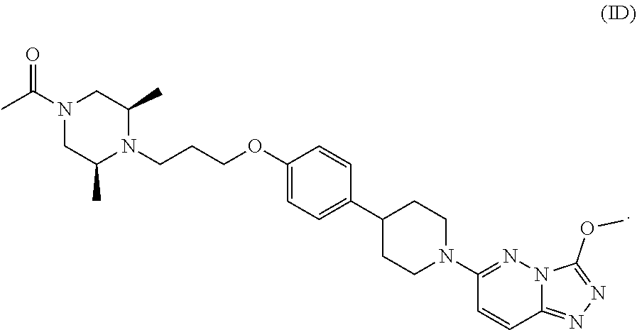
CC(N1CC(C)N(CCCOC2=CC=C(C3CCN(C4=NN5C(=NN=C5OC)C=C4)CC3)C=C2)C(C)C1)=O
